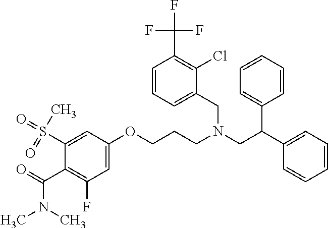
C1=C(OCCCN(CC(C2=CC=CC=C2)C2=CC=CC=C2)CC2=CC=CC(C(F)(F)F)=C2Cl)C=C(S(C)(=O)=O)C(C(=O)N(C)C)=C1F
